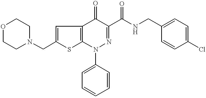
C12=C(C(=O)C(C(NCC3=CC=C(Cl)C=C3)=O)=NN1C1=CC=CC=C1)C=C(CN1CCOCC1)S2
